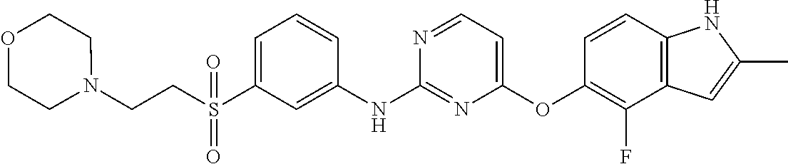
S(C1=CC=CC(NC2=NC(OC3=C(F)C4=C(C=C3)NC(C)=C4)=CC=N2)=C1)(CCN1CCOCC1)(=O)=O
